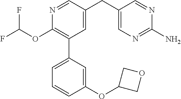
N1=CC(CC2=CN=C(N)N=C2)=CC(C2=CC=CC(OC3COC3)=C2)=C1OC(F)F
